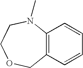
C12=C(C=CC=C1)COCCN2C
